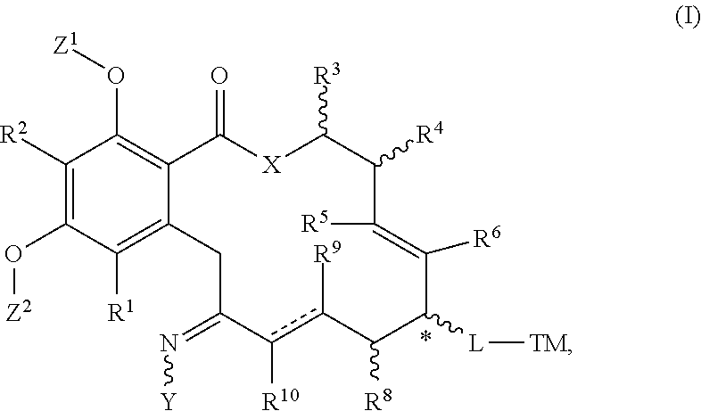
C1([R1])=C2C(=C(O[Z1])C([R2])=C1O[Z2])C(=O)[X]C([R3])C([R4])C([R5])=C([R6])C([L][TM])C([R8])c([R9])c([R10])C(=N[Y])C2
